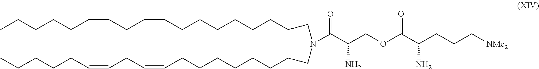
O(C(C(CCC[NMe2])N)=O)CC(C(N(CCCCCCCCC=CCC=CCCCCC)CCCCCCCCC=CCC=CCCCCC)=O)N
